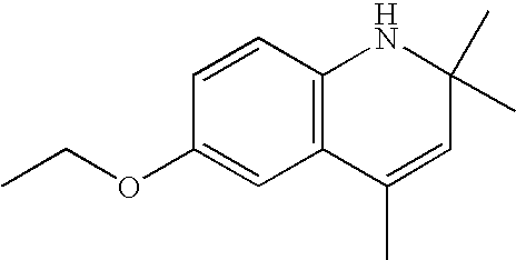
C1(OCC)=CC2=C(C=C1)NC(C)(C)C=C2C
